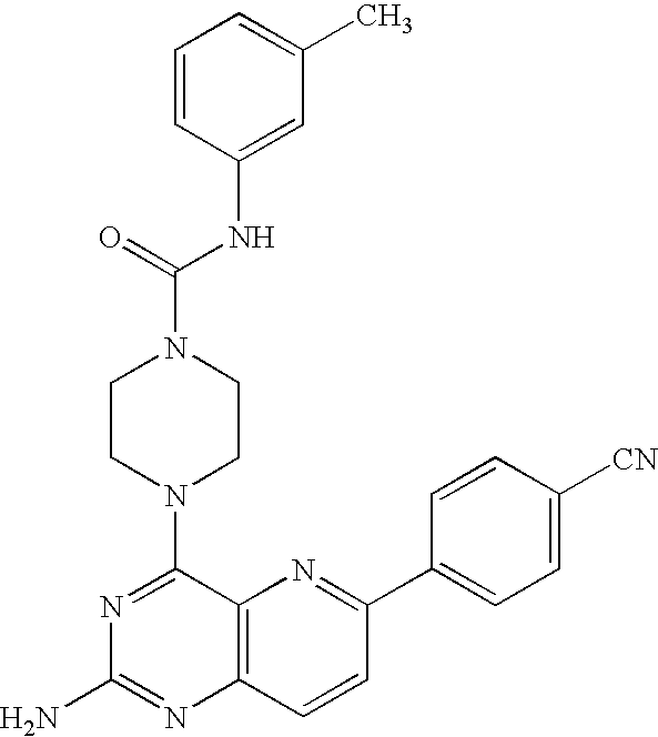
N1=C(N2CCN(C(=O)NC3=CC(C)=CC=C3)CC2)C2=C(N=C1N)C=CC(C1=CC=C([CN])C=C1)=N2
